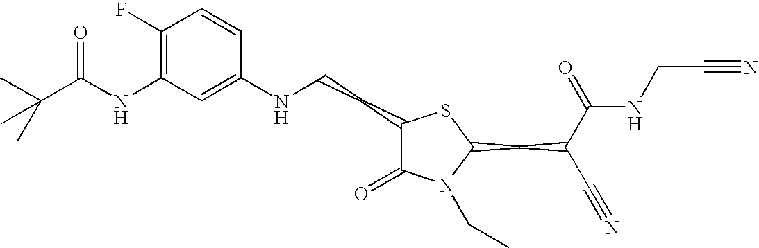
C1(F)=C(NC(C(C)(C)C)=O)C=C(NCCC2C(=O)N(CC)C(CC(C#N)C(=O)NCC#N)S2)C=C1
